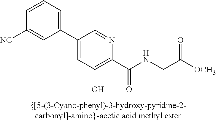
C1(C2=CC(O)=C(C(NCC([OCH3])=O)=O)N=C2)=CC=CC([NC])=C1
